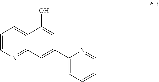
C1=CN=C2C(=C1)C(O)=CC(C1=CC=CC=N1)=C2
